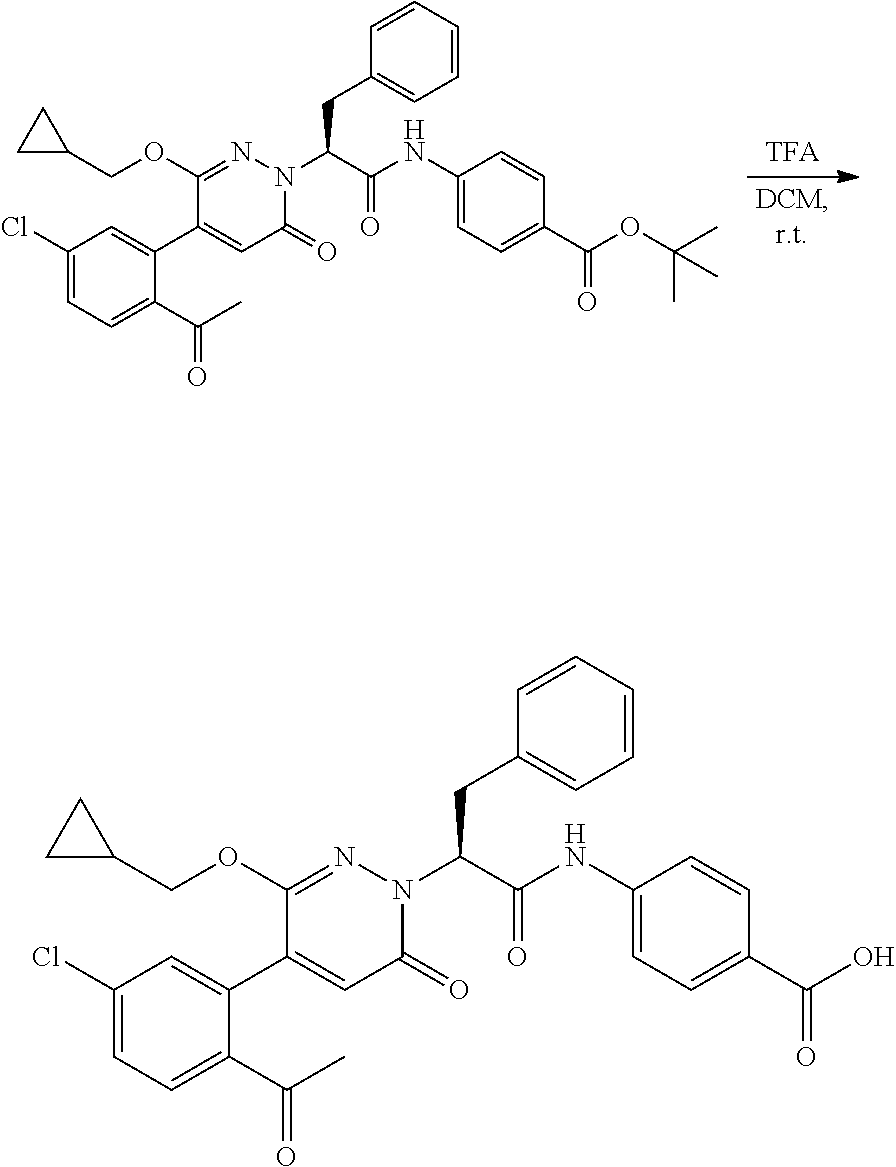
C(C(C(NC1=CC=C(C(OC(C)(C)C)=O)C=C1)=O)N1C(=O)C=C(C2=CC(Cl)=CC=C2C(C)=O)C(OCC2CC2)=N1)C1=CC=CC=C1.C(C(C(NC1=CC=C(C(O)=O)C=C1)=O)N1C(=O)C=C(C2=CC(Cl)=CC=C2C(C)=O)C(OCC2CC2)=N1)C1=CC=CC=C1
